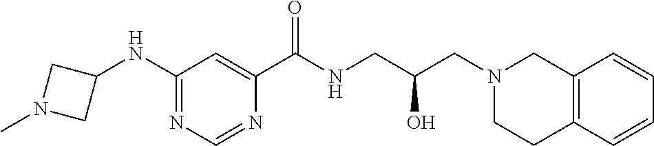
C1(NC2CN(C)C2)=NC=NC(C(NCC(CN2CCC3=C(C2)C=CC=C3)O)=O)=C1
